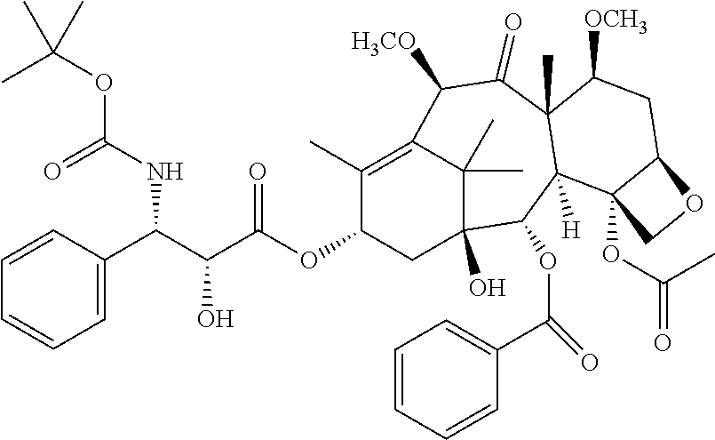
C1=C(C(C(C(OC2CC3(O)C(C)(C)C(=C2C)C([H3CO])C(=O)C2(C)C([H])(C3OC(=O)C3=CC=CC=C3)C3(OC(=O)C)C(CC2[OCH3])OC3)=O)O)NC(OC(C)(C)C)=O)C=CC=C1
